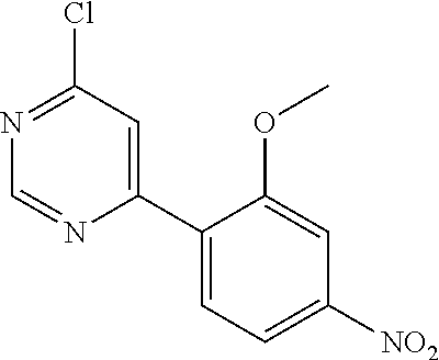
C1(C2=CC=C([NO2])C=C2OC)=CC(Cl)=NC=N1
